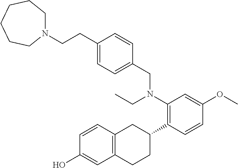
OC1=CC2=C(C=C1)CC(C1=C(N(CC)CC3=CC=C(CCN4CCCCCC4)C=C3)C=C(OC)C=C1)CC2
